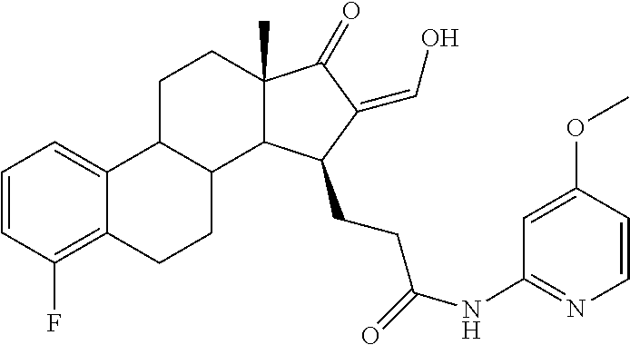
C12(C)C(=O)C(=CO)C(CCC(=O)NC3=NC=CC(OC)=C3)C1C1C(C3=CC=CC(F)=C3CC1)CC2
